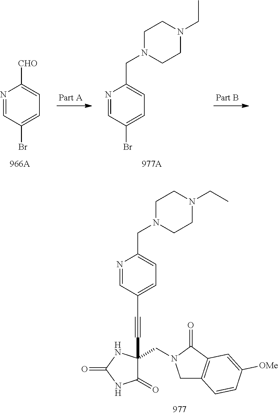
N1=CC(C#CC2(CN3CC4=C(C3=O)C=C([OMe])C=C4)C(=O)NC(=O)N2)=CC=C1CN1CCN(CC)CC1.N1=CC(Br)=CC=C1[CHO].N1=CC(Br)=CC=C1CN1CCN(CC)CC1
